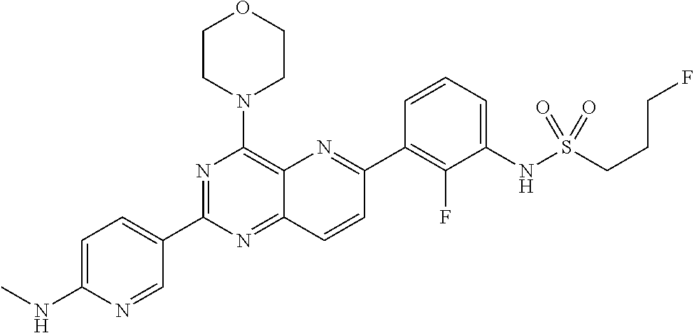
C12=NC(C3=CC=C(NC)N=C3)=NC(N3CCOCC3)=C1N=C(C1=C(F)C(NS(CCCF)(=O)=O)=CC=C1)C=C2
